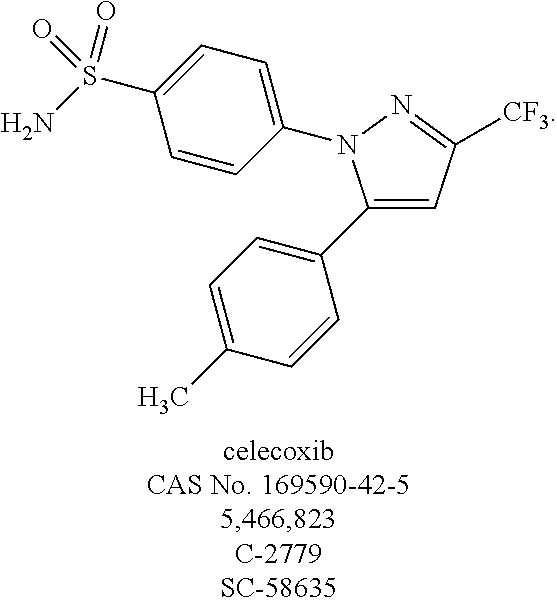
C1(C2=CC=C(C)C=C2)=CC([CF3])=NN1C1=CC=C(S(N)(=O)=O)C=C1
